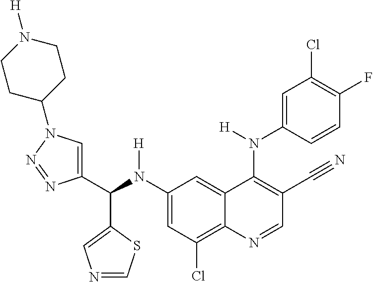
C1(N(C(C2=CN(C3CCN([H])CC3)N=N2)C2=CN=CS2)[H])=CC(Cl)=C2C(=C1)C(N(C1=CC(Cl)=C(F)C=C1)[H])=C(C#N)C=N2
